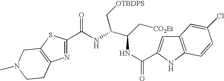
C(NC(=O)C1=CC2=C(N1)C=CC(Cl)=C2)(C[CO2Et])C(C[OTBDPS])NC(C1=NC2=C(S1)CN(C)CC2)=O
